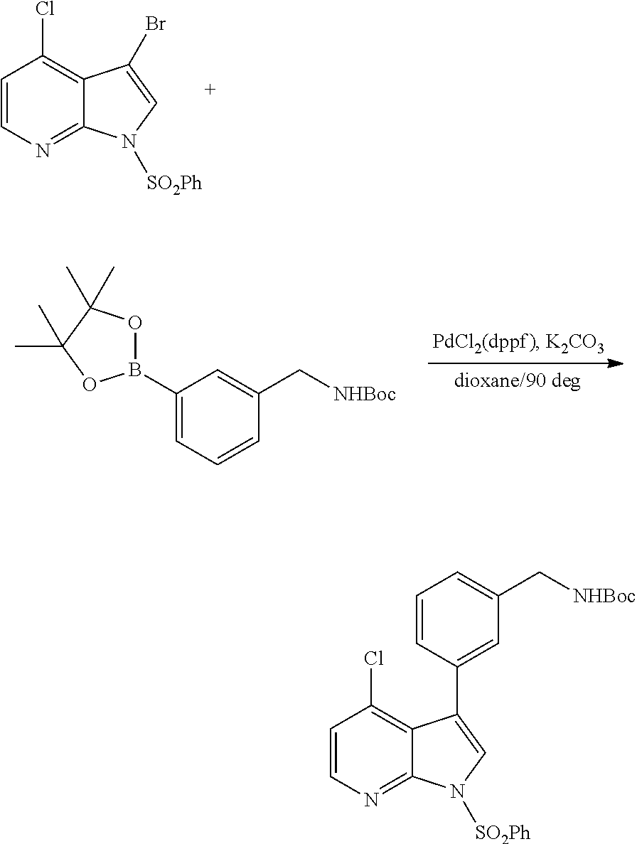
C1=CC=C(C[NHBoc])C=C1C1=CN([SO2Ph])C2=NC=CC(Cl)=C21.C1=CC(Cl)=C2C(=N1)N([SO2Ph])C=C2Br.C1=C(B2OC(C)(C)C(C)(C)O2)C=C(C[NHBoc])C=C1
